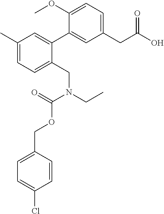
C1(CC(O)=O)=CC=C(OC)C(C2=CC(C)=CC=C2CN(CC)C(=O)OCC2=CC=C(Cl)C=C2)=C1
